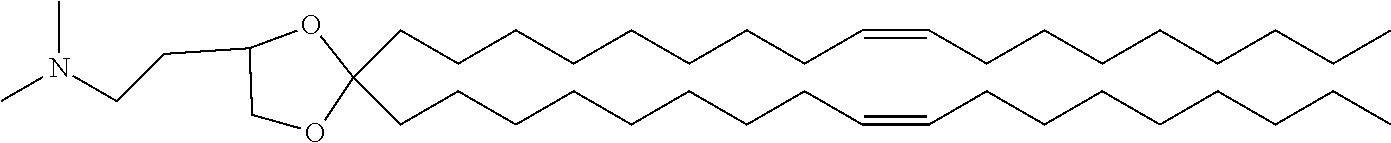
CN(C)CCC1COC(CCCCCCCCC=CCCCCCCCC)(CCCCCCCCC=CCCCCCCCC)O1
